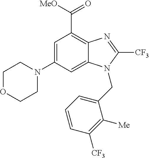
C1=C(N2CCOCC2)C=C2C(=C1C(=O)[MeO])N=C([CF3])N2CC1=CC=CC([CF3])=C1[Me]
